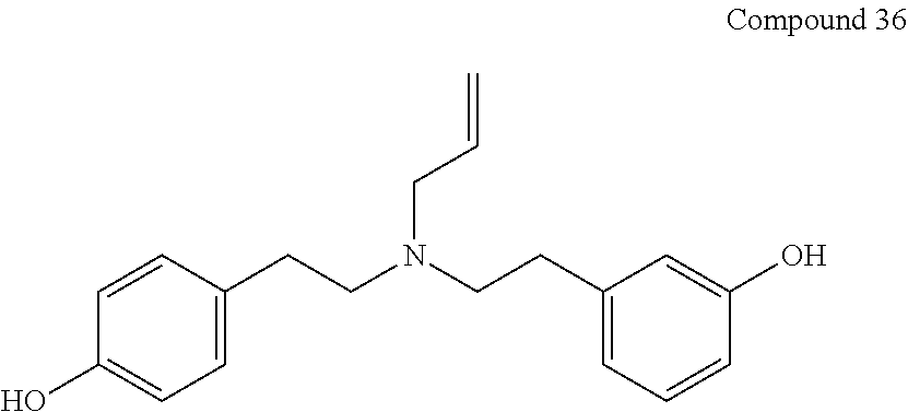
C1=CC(CCN(CCC2=CC=CC(O)=C2)CC=C)=CC=C1O
